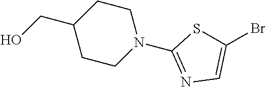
BrC1=CN=C(N2CCC(CO)CC2)S1
